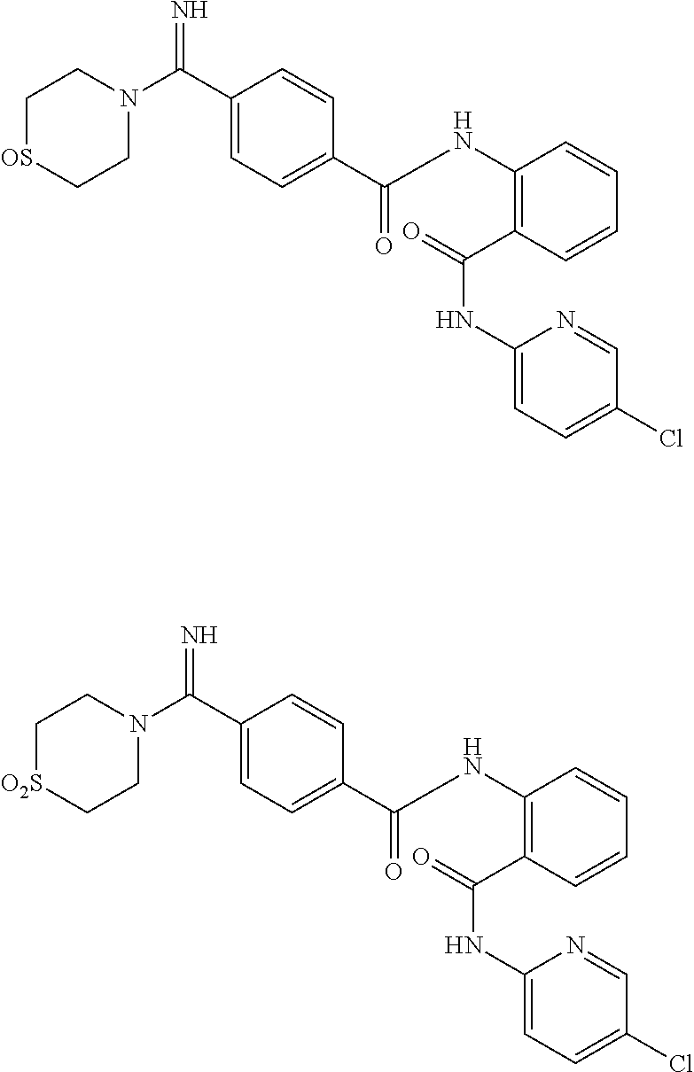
C(C1=CC=C(C(NC2=C(C(=O)NC3=CC=C(Cl)C=N3)C=CC=C2)=O)C=C1)(=N)N1CC[OS]CC1.C(C1=CC=C(C(NC2=C(C(=O)NC3=CC=C(Cl)C=N3)C=CC=C2)=O)C=C1)(=N)N1CC[O2S]CC1
